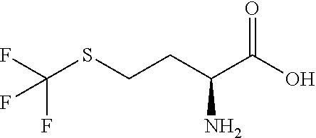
C(SCCC(C(O)=O)N)(F)(F)F
